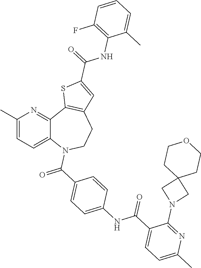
C12=CC=C(C)N=C1C1=C(CCN2C(=O)C2=CC=C(NC(C3=CC=C(C)N=C3N3CC4(C3)CCOCC4)=O)C=C2)C=C(C(=O)NC2=C(F)C=CC=C2C)S1
